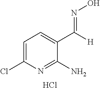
ON=C([H])C1=CC=C(Cl)N=C1N.Cl
